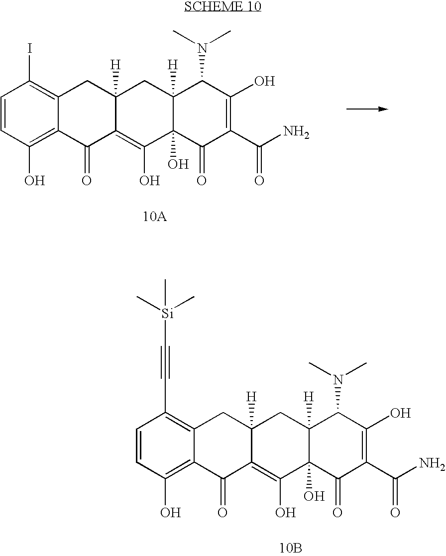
C1=CC(O)=C2C(=C1I)CC1([H])C(=C(O)C3(O)C([H])(C1)C(N(C)C)C(O)=C(C(N)=O)C3=O)C2=O.C1=CC(O)=C2C(=C1C#C[Si](C)(C)C)CC1([H])C(=C(O)C3(O)C([H])(C1)C(N(C)C)C(O)=C(C(N)=O)C3=O)C2=O.[10B]
